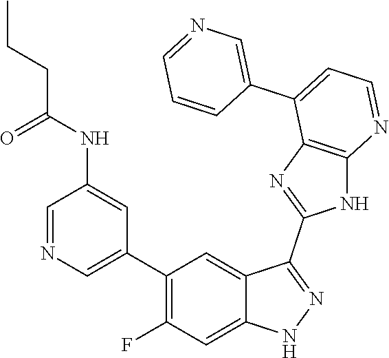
C1=NC=C(C2=C(F)C=C3C(=C2)C(C2=NC4=C(N2)N=CC=C4C2=CN=CC=C2)=NN3)C=C1NC(CCC)=O
